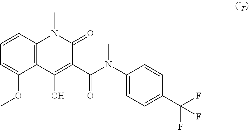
C1=CC2=C(C(OC)=C1)C(O)=C(C(N(C1=CC=C(C(F)(F)F)C=C1)C)=O)C(=O)N2C
